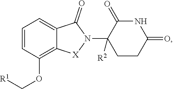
C1=CC(OC[R1])=C2C(=C1)C(=O)N(C1([R2])CCC(=O)NC1=O)[X]2
